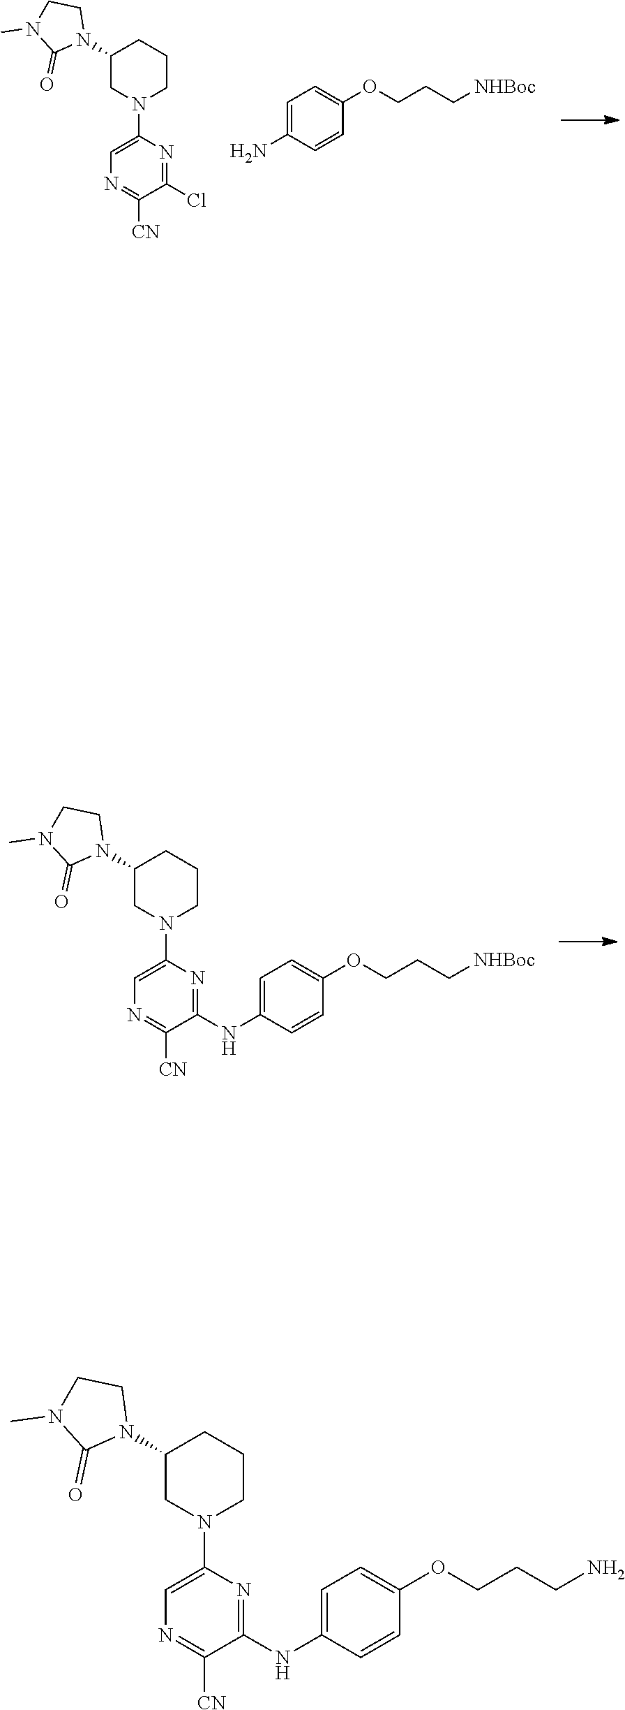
N1=C(Cl)C([CN])=NC=C1N1CCCC(N2CCN(C)C2=O)C1.O(CCC[NHBoc])C1=CC=C(N)C=C1.C1=C(NC2=NC(N3CCCC(N4C(=O)N(C)CC4)C3)=CN=C2[CN])C=CC(OCCC[NHBoc])=C1.C1([CN])=NC=C(N2CCCC(N3C(=O)N(C)CC3)C2)N=C1NC1=CC=C(OCCCN)C=C1
